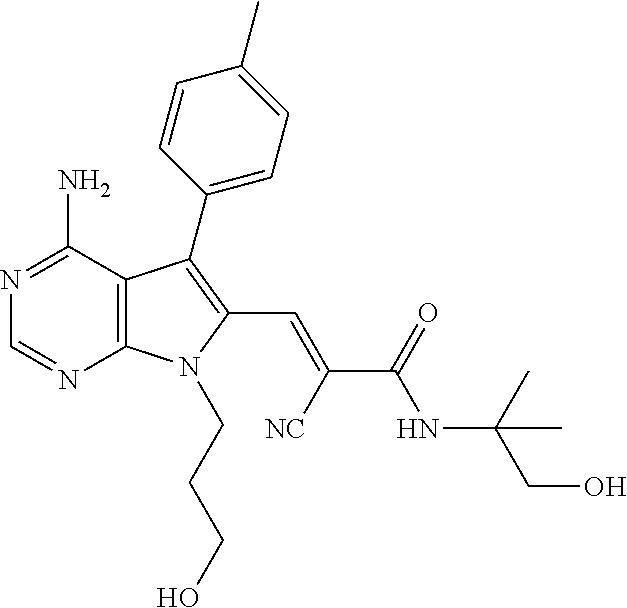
N1=C(N)C2=C(N=C1)N(CCCO)C(C=C(C(=O)NC(CO)(C)C)[NC])=C2C1=CC=C(C)C=C1
